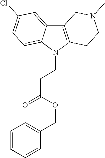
C12=C(N(CCC(=O)OCC3=CC=CC=C3)C3=CC=C(Cl)C=C13)CCN(C)C2
